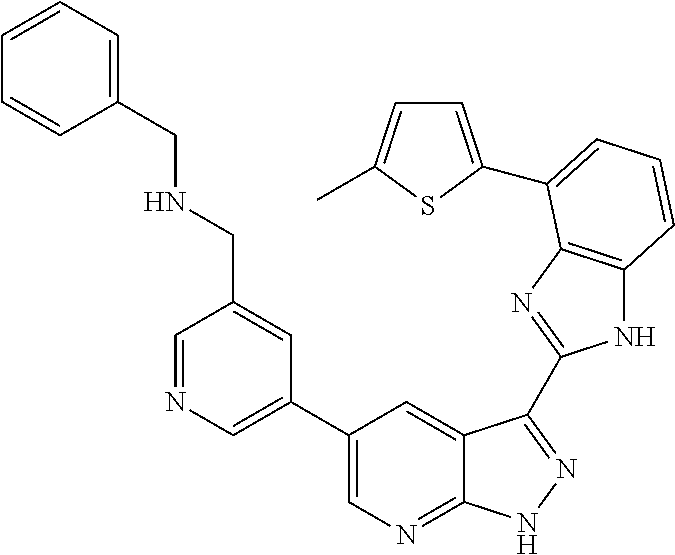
C1(C2=CN=CC(CNCC3=CC=CC=C3)=C2)=CN=C2C(=C1)C(C1=NC3=C(N1)C=CC=C3C1=CC=C(C)S1)=NN2
